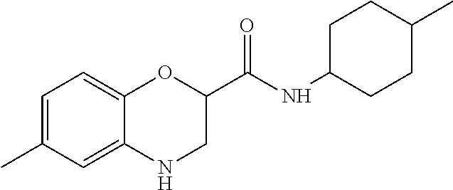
C1=C(C)C=C2C(=C1)OC(C(NC1CCC(C)CC1)=O)CN2
